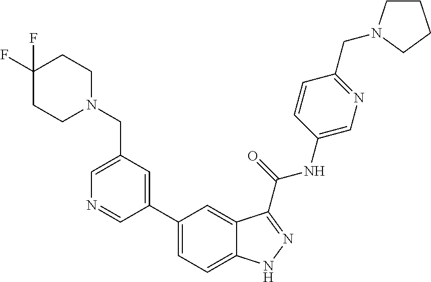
C1(CN2CCC(F)(F)CC2)=CN=CC(C2=CC=C3C(=C2)C(C(NC2=CN=C(CN4CCCC4)C=C2)=O)=NN3)=C1
